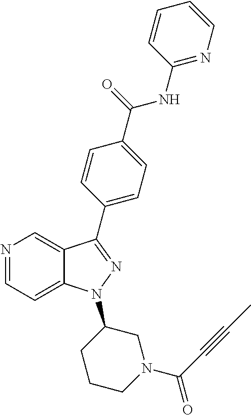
N1=CC=C2C(=C1)C(C1=CC=C(C(NC3=NC=CC=C3)=O)C=C1)=NN2C1CCCN(C(=O)C#CC)C1
